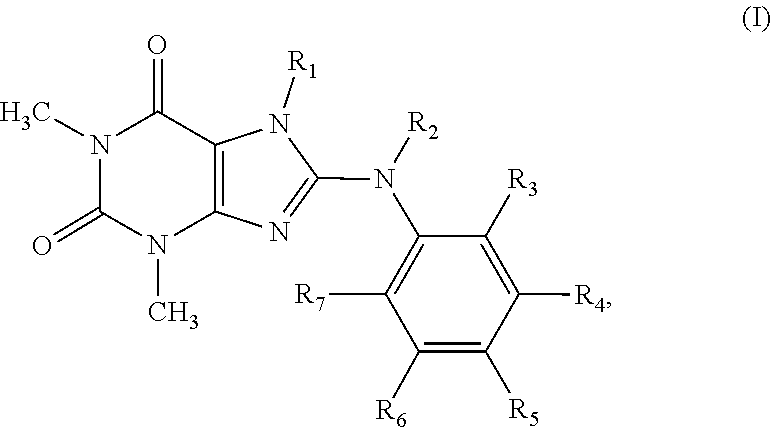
N1(C)C(=O)N(C)C(=O)C2=C1N=C(N(C1=C([R7])C([R6])=C([R5])C([R4])=C1[R3])[R2])N2[R1]
